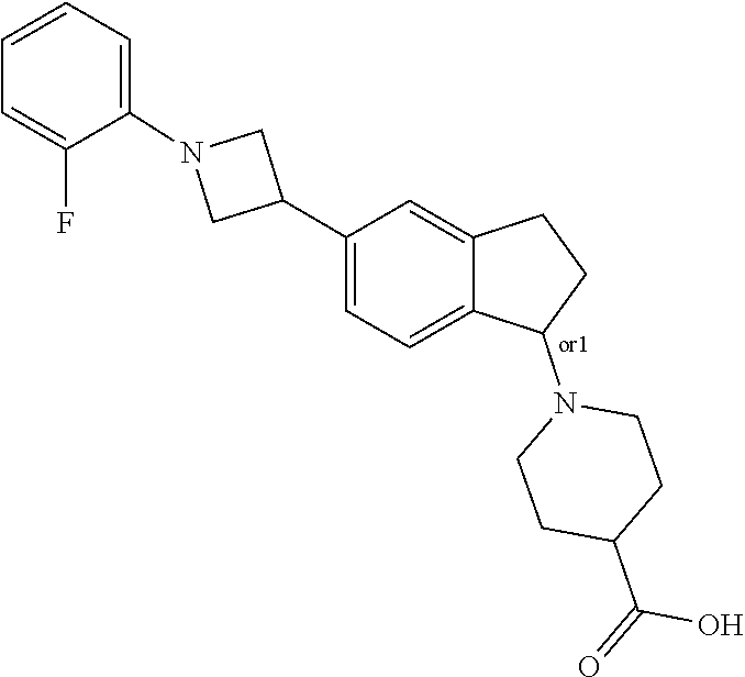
C1(C(=O)O)CCN(C2CCC3=CC(C4CN(C5=CC=CC=C5F)C4)=CC=C32)CC1
